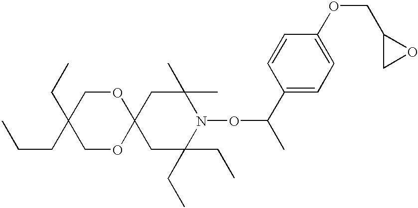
C1C(CC)(CC)N(OC(C)C2=CC=C(OCC3CO3)C=C2)C(C)(C)CC12OCC(CC)(CCC)CO2
